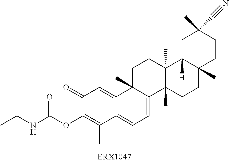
C1(=O)C(OC(NCC)=O)=C(C)C2=CC=C3C(C)(C2=C1)CCC1(C)C3(C)CCC2(C)C1([H])CC(C)(C#N)CC2
